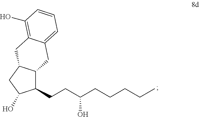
C1(CCC(CCCCC)O)C2C(CC1O)CC1=C(O)C=CC=C1C2
